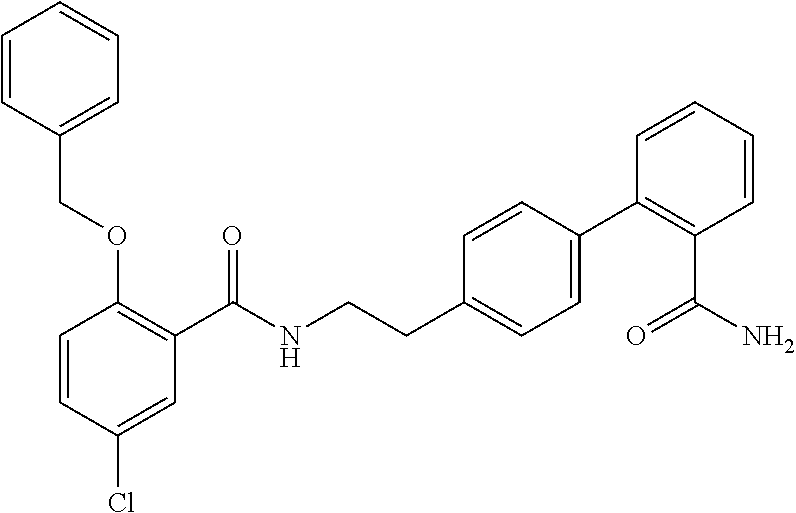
C1=CC(Cl)=CC(C(NCCC2=CC=C(C3=C(C(N)=O)C=CC=C3)C=C2)=O)=C1OCC1=CC=CC=C1
